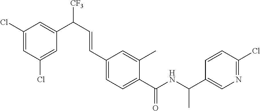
C1(Cl)=CC(Cl)=CC(C(C=CC2=CC=C(C(NC(C3=CN=C(Cl)C=C3)C)=O)C(C)=C2)[CF3])=C1
